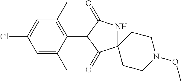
C12(NC(=O)C(C3=C(C)C=C(Cl)C=C3C)C1=O)CCN(OC)CC2
